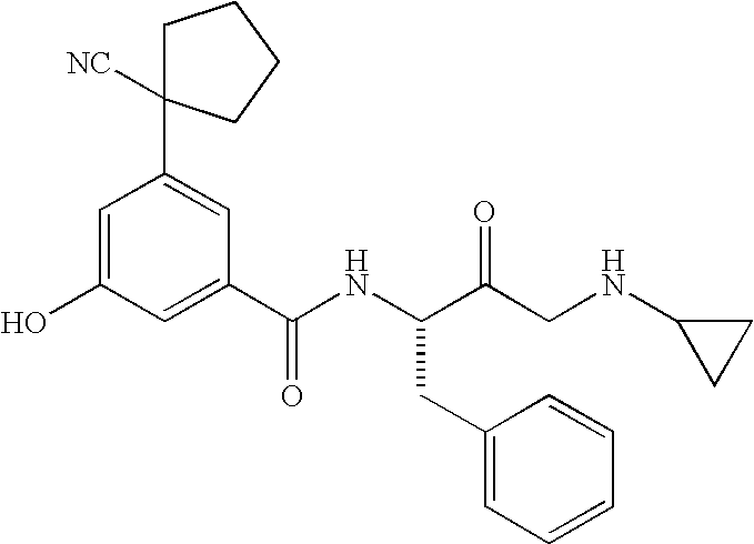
OC1=CC(C2([NC])CCCC2)=CC(C(NC(C(CNC2CC2)=O)CC2=CC=CC=C2)=O)=C1
